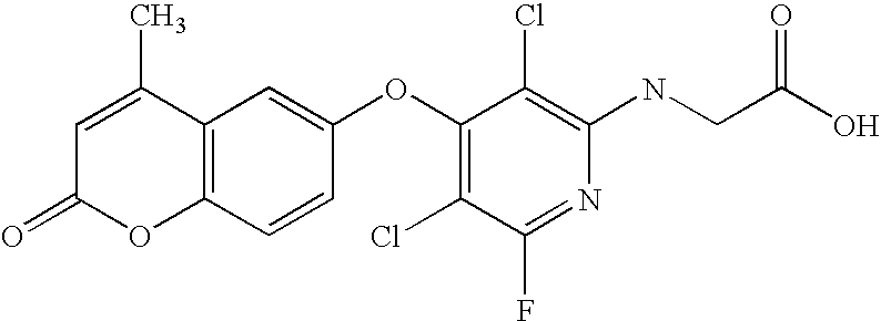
N(C1=C(Cl)C(OC2=CC3=C(C=C2)OC(=O)C=C3C)=C(Cl)C(F)=N1)CC(O)=O
